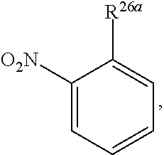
C1([O2N])=CC=CC=C1[R26a]
